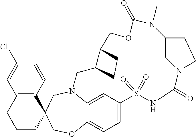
N12C3=CC(=CC=C3OCC3(C4=C(C=C(Cl)C=C4)CCC3)C1)S(=O)(=O)NC(=O)N1CC(N(C)C(=O)OCC3C(C2)CC3)CC1
